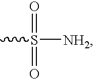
CS(=O)([NH2])=O
